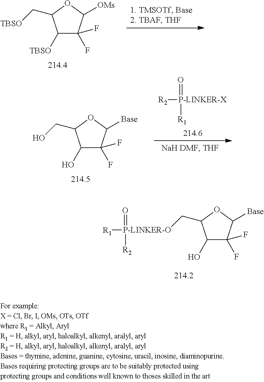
C1([TBSO])C(F)(F)C([OMs])OC1C[TBSO].C1(O)C(F)(F)C([Base])OC1CO.[R2][P-LINKER-X]([R1])=O.C1(O)C(F)(F)C([Base])OC1C[P-LINKER-O]([R1])(=O)[R2]
